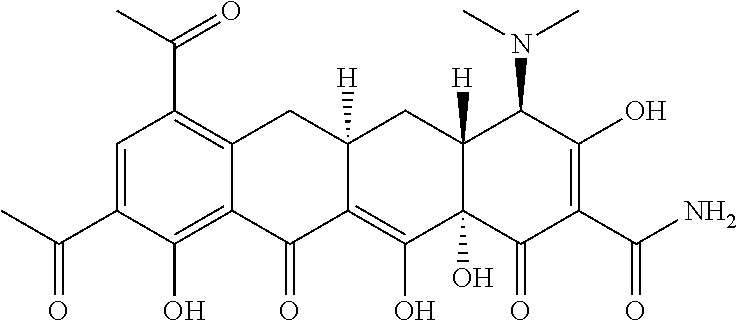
C1=C(C(C)=O)C(O)=C2C(=C1C(C)=O)CC1([H])C(=C(O)C3(O)C([H])(C1)C(N(C)C)C(O)=C(C(N)=O)C3=O)C2=O
